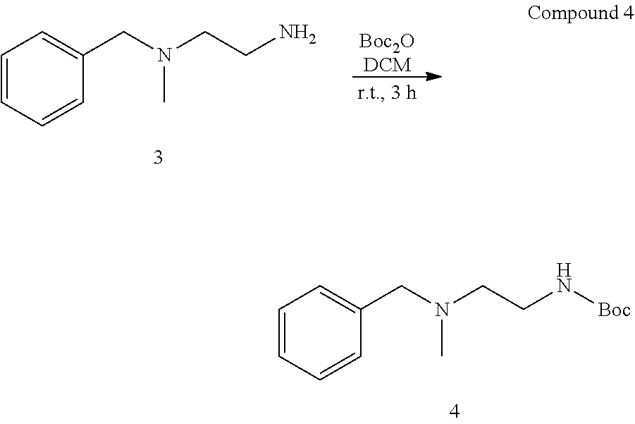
C1=CC=CC(CN(CCN[Boc])C)=C1.[Boc2ODCM].C1=CC=CC(CN(CCN)C)=C1
